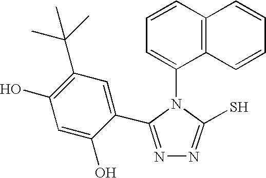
C1=CC2=C(C(N3C(S)=NN=C3C3=CC(C(C)(C)C)=C(O)C=C3O)=C1)C=CC=C2
